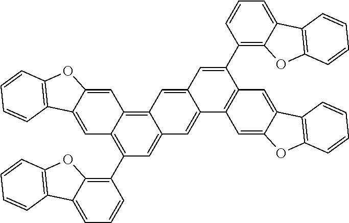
C1=C2C(=CC3=C4C(=CC(C5=C6C(=CC=C5)C5=C(O6)C=CC=C5)=C13)C=C1C(=C4)C=C(C3=C4C(=CC=C3)C3=C(O4)C=CC=C3)C3=C1C=C1C(=C3)C3=C(O1)C=CC=C3)OC1=C2C=CC=C1
